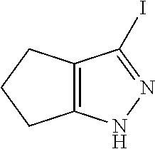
C12=C(CCC1)C(I)=NN2
